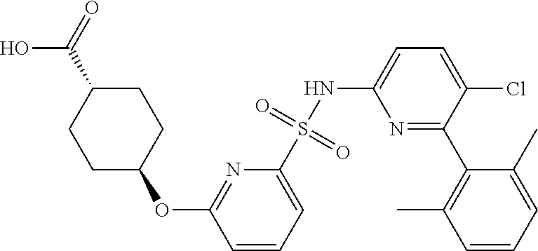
O(C1=NC(S(NC2=CC=C(Cl)C(C3=C(C)C=CC=C3C)=N2)(=O)=O)=CC=C1)C1CCC(C(O)=O)CC1
